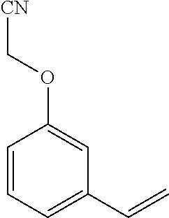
C1=CC=C(C=C)C=C1OC[CN]
